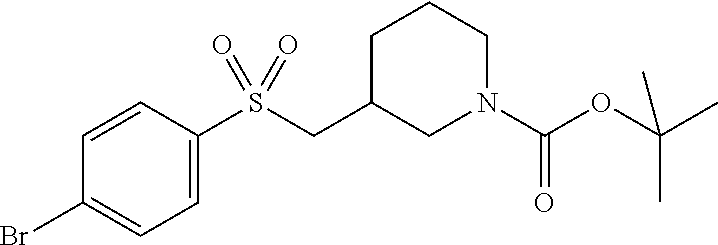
C1=C(Br)C=CC(S(CC2CCCN(C(OC(C)(C)C)=O)C2)(=O)=O)=C1
